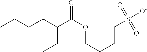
O=C(OCCCCS([O-])(=O)=O)C(CCCC)CC
